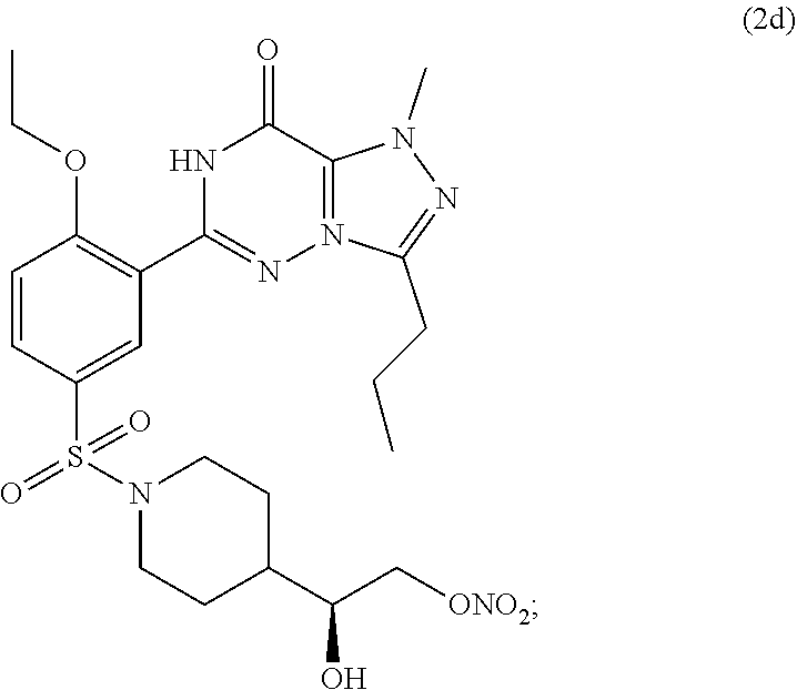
OC(C1CCN(S(=O)(=O)C2=CC(C3=NN4=C(N(C)N=C4CCC)C(=O)N3)=C(OCC)C=C2)CC1)C[ONO2]
